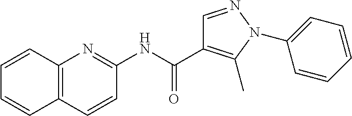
C12=C(C=CC(NC(C3=C(C)N(C4=CC=CC=C4)N=C3)=O)=N1)C=CC=C2
